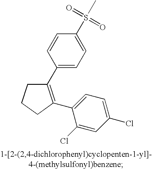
C1(C2=CC=C(S(C)(=O)=O)C=C2)=C(C2=CC=C(Cl)C=C2Cl)CCC1
